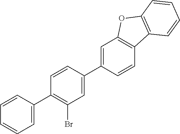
C1=C(C2=C(Br)C=C(C3=CC4=C(C=C3)C3=C(O4)C=CC=C3)C=C2)C=CC=C1
